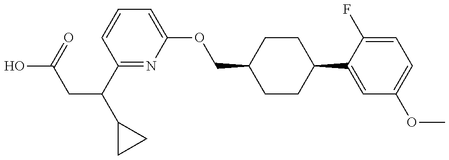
OC(=O)CC(C1CC1)C1=NC(OCC2CCC(C3=CC(OC)=CC=C3F)CC2)=CC=C1
